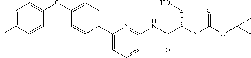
C1=C(F)C=CC(OC2=CC=C(C3=CC=CC(NC(=O)C(CO)NC(=O)OC(C)(C)C)=N3)C=C2)=C1
